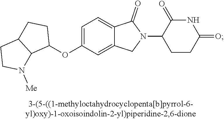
C1=C(OC2CCC3C2N([Me])CC3)C=C2C(=C1)C(=O)N(C1CCC(=O)NC1=O)C2
